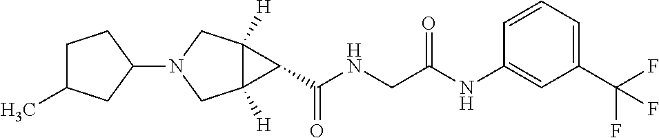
C12([H])C([H])(CN(C3CC(C)CC3)C1)C2C(NCC(NC1=CC(C(F)(F)F)=CC=C1)=O)=O
